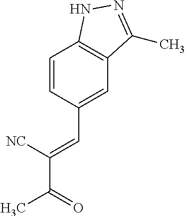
C1(C=C([NC])C(C)=O)=CC2=C(C=C1)NN=C2C
